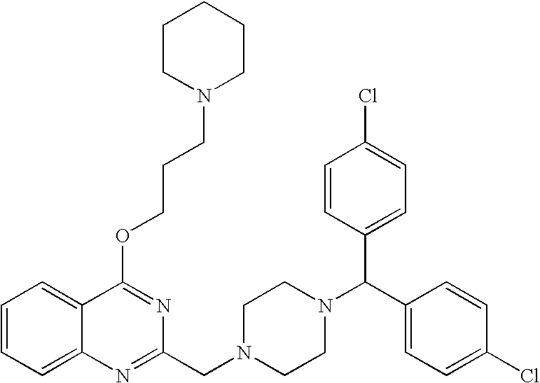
C1=CC=C2C(=C1)C(OCCCN1CCCCC1)=NC(CN1CCN(C(C3=CC=C(Cl)C=C3)C3=CC=C(Cl)C=C3)CC1)=N2
